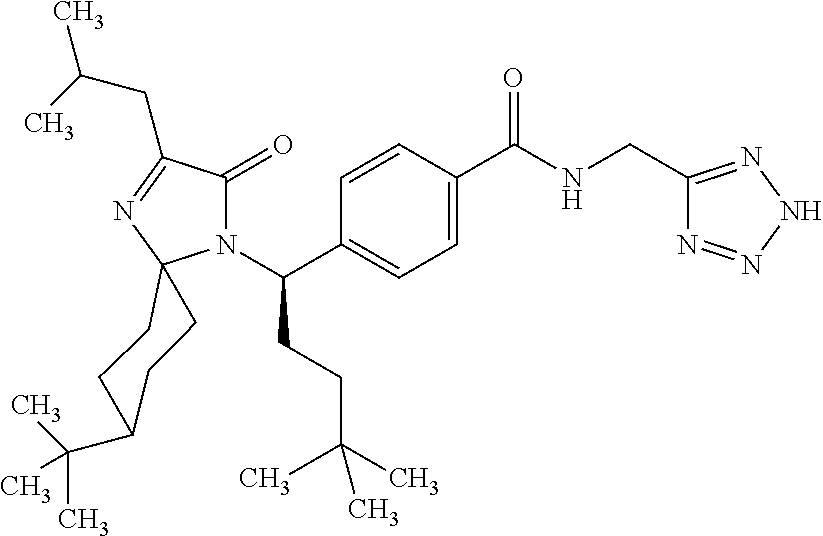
C1C(C(C)(C)C)CCC2(C1)N(C(CCC(C)(C)C)C1=CC=C(C(=O)NCC3=NNN=N3)C=C1)C(=O)C(CC(C)C)=N2
